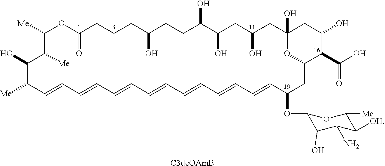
C1([Me])OC(=O)CCCC(O)CCC(O)C(O)CC(O)CC2(O)CC(O)C(C(O)=O)C(CC(OC3C(O)C(N)C([OH])C([Me])O3)C=CC=CC=CC=CC=CC=CC=CC([Me])C(O)C1[Me])O2.[C3deOAmB]
